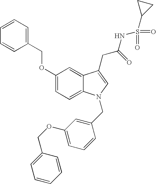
C1(OCC2=CC=CC=C2)=CC=C2C(=C1)C(CC(=O)NS(C1CC1)(=O)=O)=CN2CC1=CC(OCC2=CC=CC=C2)=CC=C1
